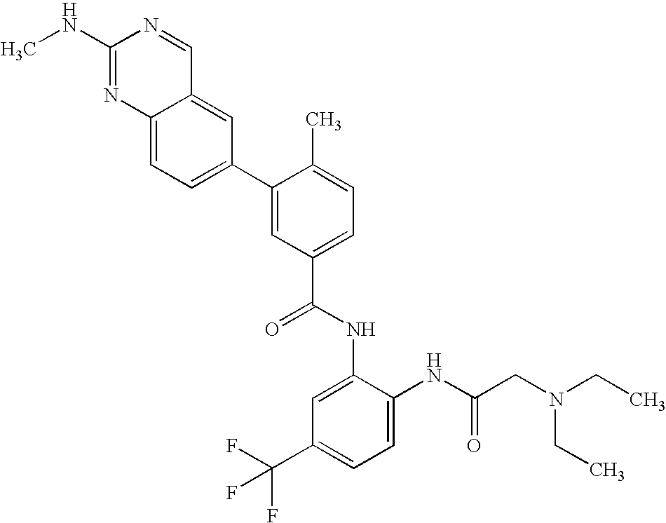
C12=CC=C(C3=CC(C(=O)NC4=CC(C(F)(F)F)=CC=C4NC(CN(CC)CC)=O)=CC=C3C)C=C1C=NC(NC)=N2
